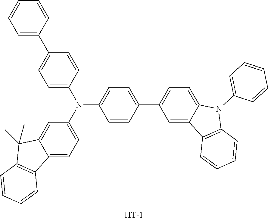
C1=CC=C(C2=CC=C(N(C3=CC=C(C4=CC=C5C(=C4)C4=C(N5C5=CC=CC=C5)C=CC=C4)C=C3)C3=CC=C4C(=C3)C(C)(C)C3=C4C=CC=C3)C=C2)C=C1.[H]
